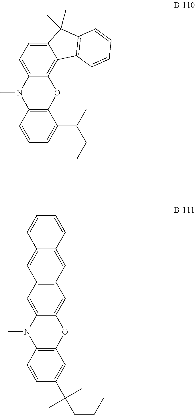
C12=C(OC3=C4C(=CC=C3N1C)C(C)(C)C1=C4C=CC=C1)C(C(C)CC)=CC=C2.C12=C(OC3=CC4=C(C=C3N1C)C=C1C(=C4)C=CC=C1)C=C(C(CCC)(C)C)C=C2
